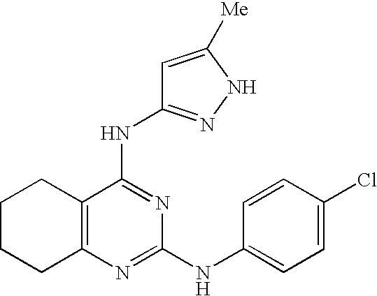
C1CCC2=C(C1)C(NC1=NNC([Me])=C1)=NC(NC1=CC=C(Cl)C=C1)=N2
